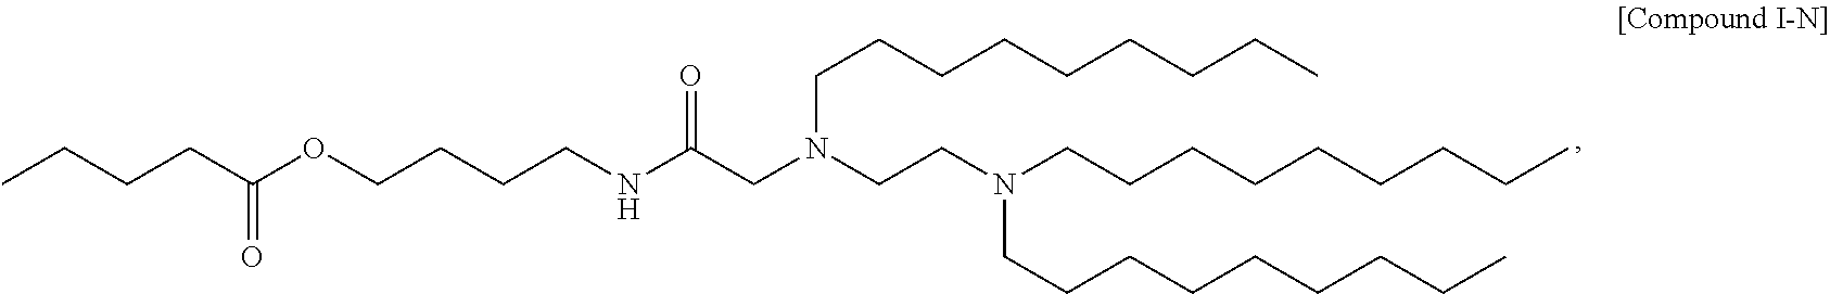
CCCCC(OCCCCNC(CN(CCN(CCCCCCCCC)CCCCCCCCC)CCCCCCCCC)=O)=O
